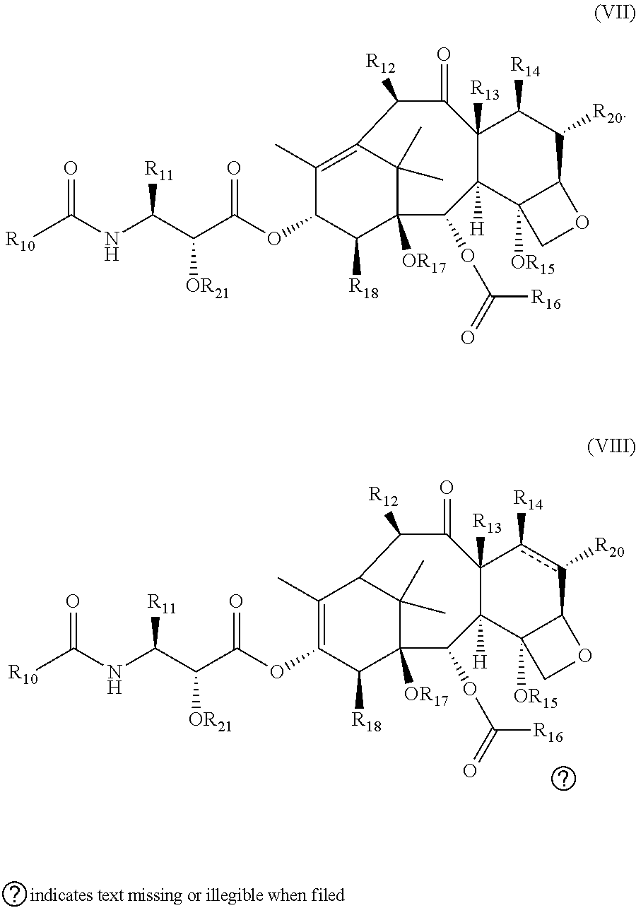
[R10]C(NC(C(C(OC1=C(C)C2C(C)(C)C([OR17])(C1[R18])C(OC([R16])=O)C1([H])C([R13])(C(=O)C2[R12])c([R14])c([R20])C2C1([OR15])CO2)=O)[OR21])[R11])=O.[R10]C(NC(C(C(OC1C([R18])C2([OR17])C(C)(C)C(=C1C)C([R12])C(=O)C1([R13])C([H])(C2OC([R16])=O)C2([OR15])C(C([R20])C1[R14])OC2)=O)[OR21])[R11])=O
